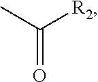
C([R2])(C)=O
